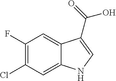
C1(F)=C(Cl)C=C2C(=C1)C(C(=O)O)=CN2
